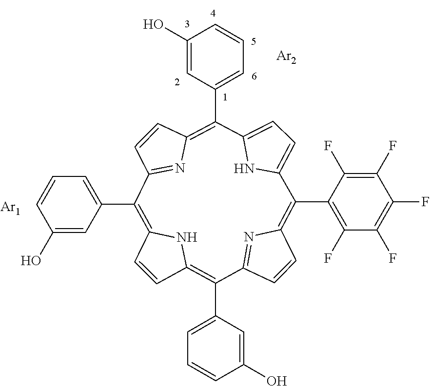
C1=CC2=C(C3=CC=CC(O)=C3)C3=NC(=C(C4=C(F)C(F)=C(F)C(F)=C4F)C4=CC=C(N4)C(C4=CC=CC(O)=C4)=C4C=CC(=N4)C(C4=CC=CC(O)=C4)=C1N2)C=C3.[Ar1].[Ar2]
